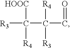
[R3]C([HOOC])([R4])C([R4])([R3])C=O
